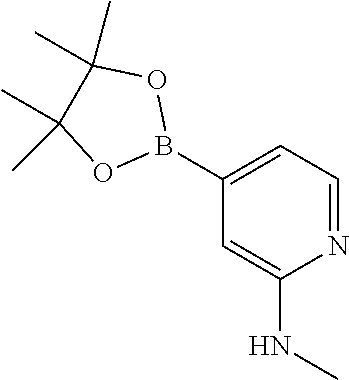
C1(B2OC(C)(C)C(C)(C)O2)=CC=NC(NC)=C1
